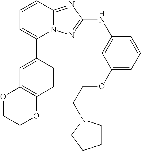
C1=CC2=NC(NC3=CC(OCCN4CCCC4)=CC=C3)=NN2C(C2=CC3=C(C=C2)OCCO3)=C1
